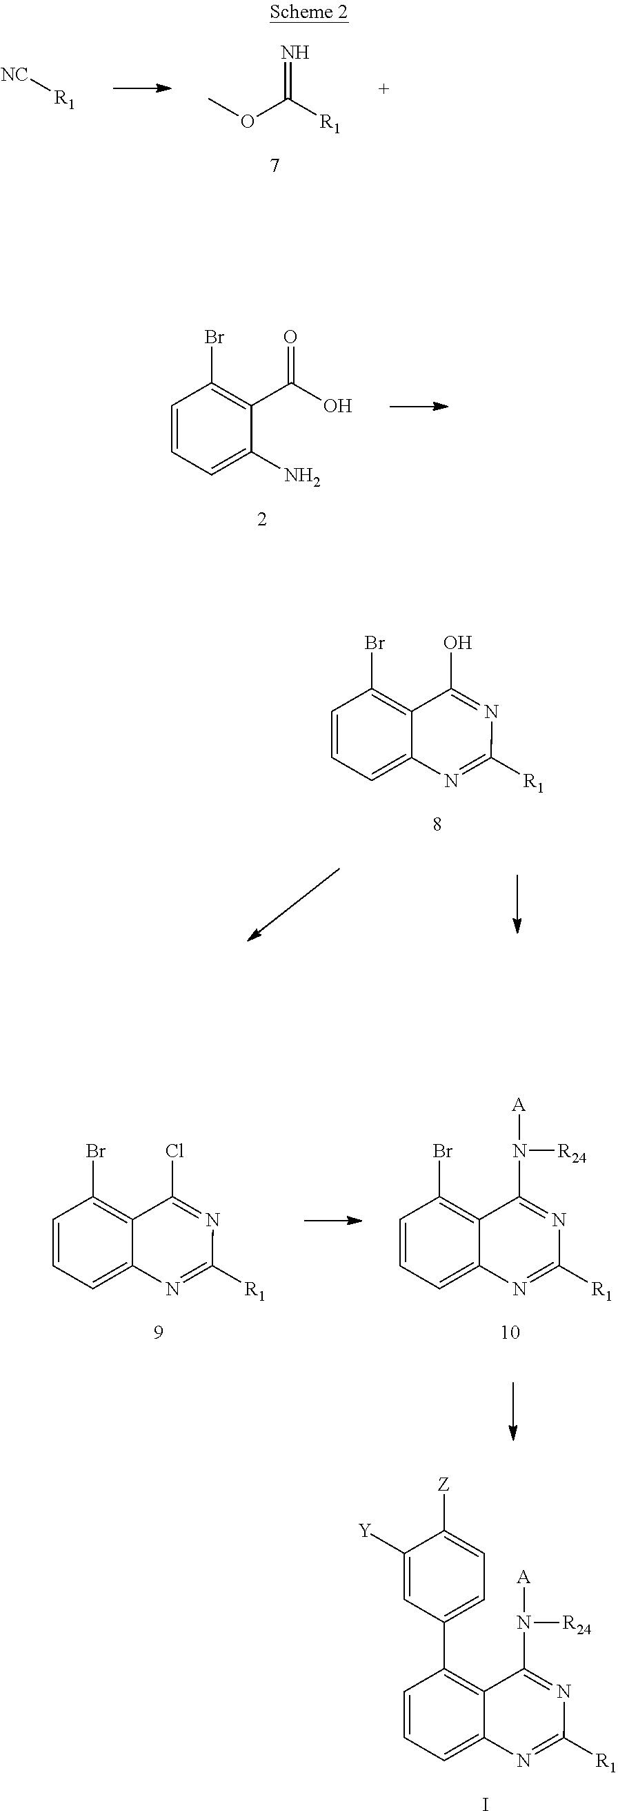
COC([R1])=N.[NC][R1].C1=CC=C(N)C(C(O)=O)=C1Br.C1=CC=C2C(=C1Br)C(O)=NC([R1])=N2.C1=CC=C2C(=C1Br)C(N([A])[R24])=NC([R1])=N2.C1=CC=C2C(=C1Br)C(Cl)=NC([R1])=N2.C1=CC=C2C(=C1C1=CC=C([Z])C([Y])=C1)C(N([A])[R24])=NC([R1])=N2.I
